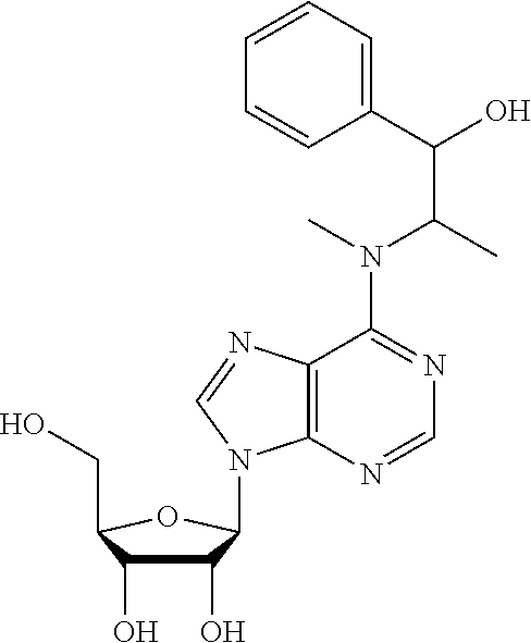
C1(O)C(O)C(CO)OC1N1C2=C(N=C1)C(N(C(C)C(O)C1=CC=CC=C1)C)=NC=N2
